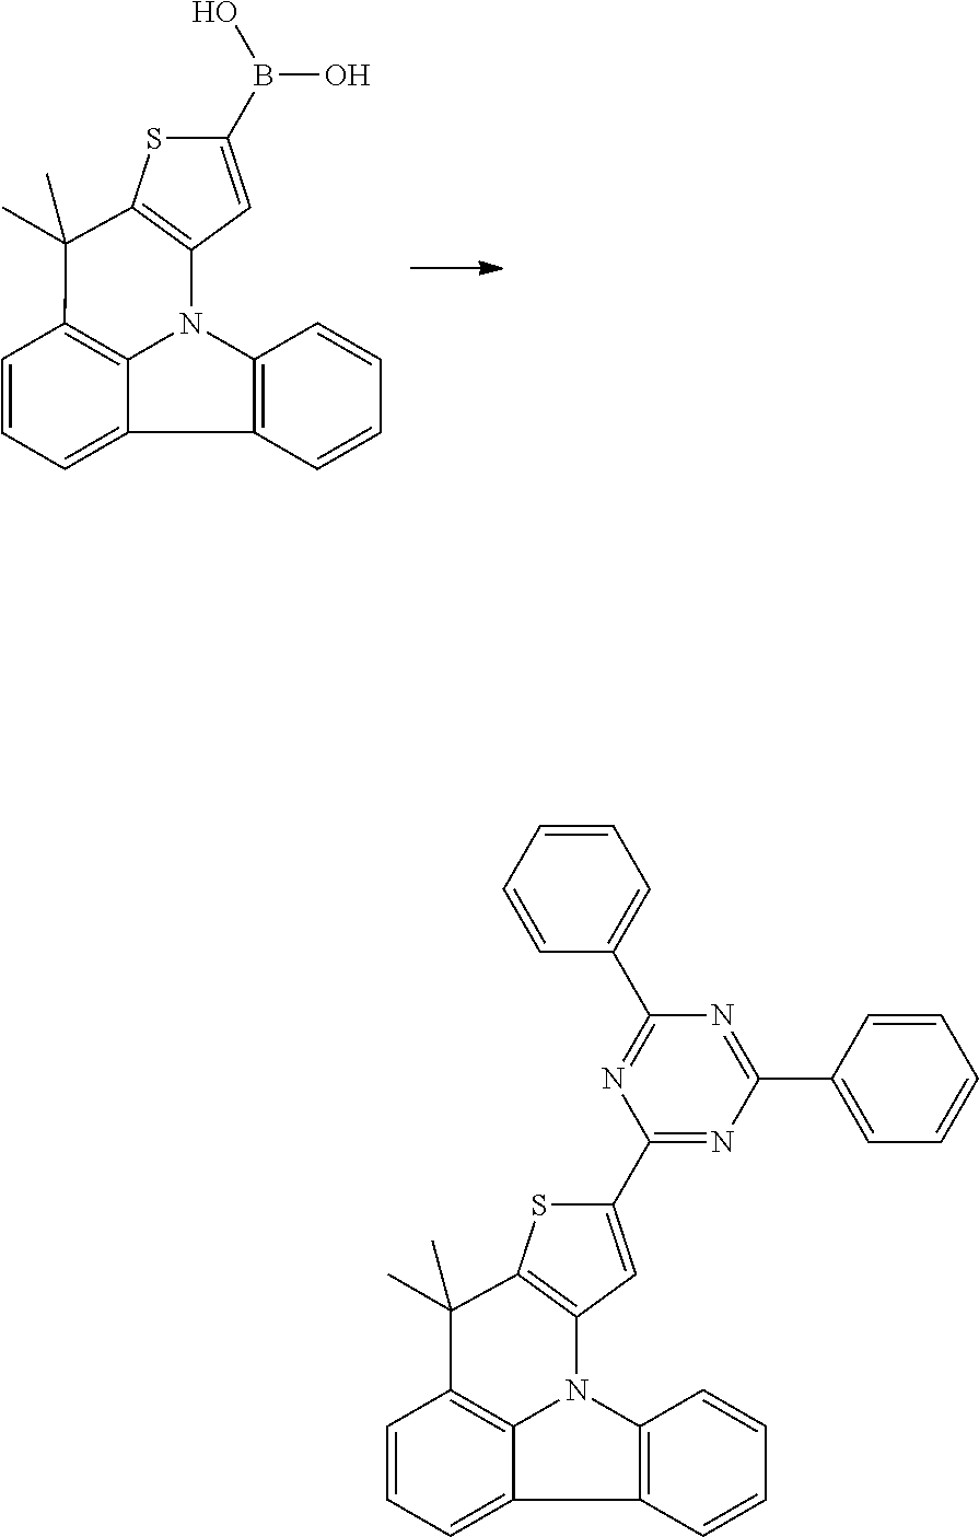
C1(B(O)O)=CC2=C(S1)C(C)(C)C1=C3N2C2=C(C3=CC=C1)C=CC=C2.C1(C2=NC(C3=CC=CC=C3)=NC(C3=CC=CC=C3)=N2)=CC2=C(S1)C(C)(C)C1=C3N2C2=C(C3=CC=C1)C=CC=C2
